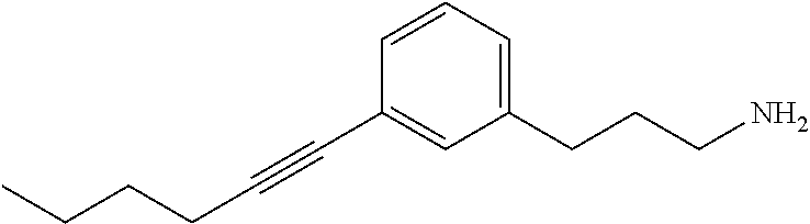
C(CC#CC1=CC(CCCN)=CC=C1)CC
